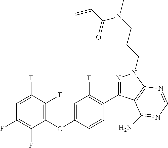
C1=C(F)C(F)=C(OC2=CC(F)=C(C3=NN(CCCN(C)C(C=C)=O)C4=C3C(N)=NC=N4)C=C2)C(F)=C1F
